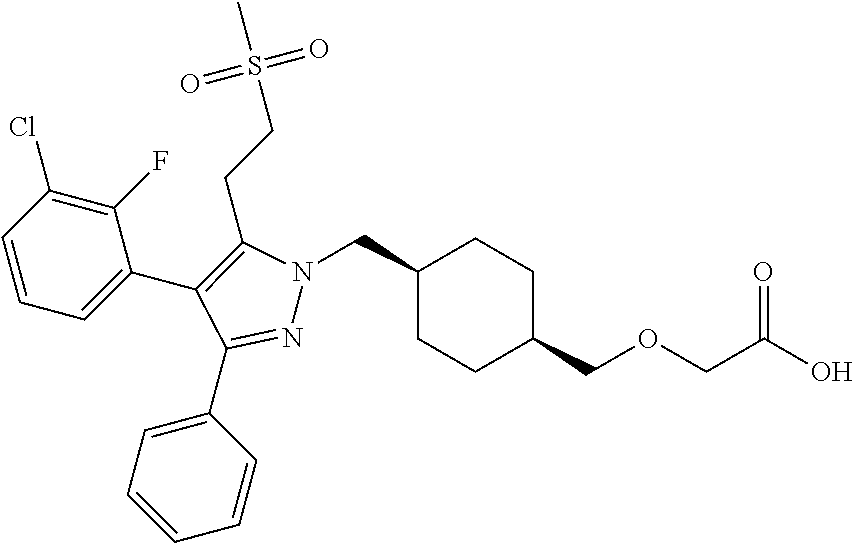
C1(CN2N=C(C3=CC=CC=C3)C(C3=CC=CC(Cl)=C3F)=C2CCS(C)(=O)=O)CCC(COCC(O)=O)CC1
